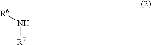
[R7]N[R6]
